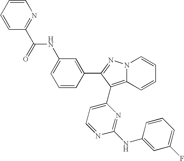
C1=CN=C(C(=O)NC2=CC=CC(C3=NN4C(=C3C3=CC=NC(NC5=CC(F)=CC=C5)=N3)C=CC=C4)=C2)C=C1
